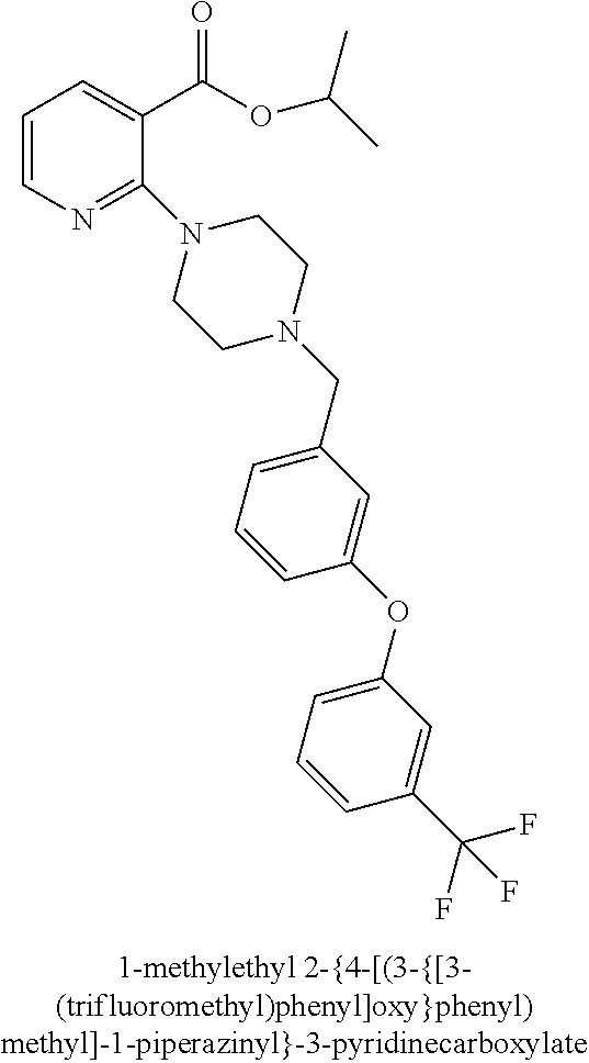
C1=CN=C(N2CCN(CC3=CC=CC(OC4=CC=CC(C(F)(F)F)=C4)=C3)CC2)C(C(OC(C)C)=O)=C1
